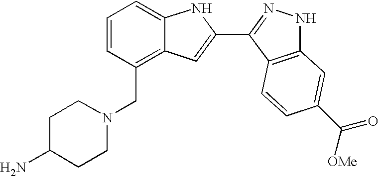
C1=CC(CN2CCC(N)CC2)=C2C(=C1)NC(C1=NNC3=C1C=CC(C([OMe])=O)=C3)=C2
